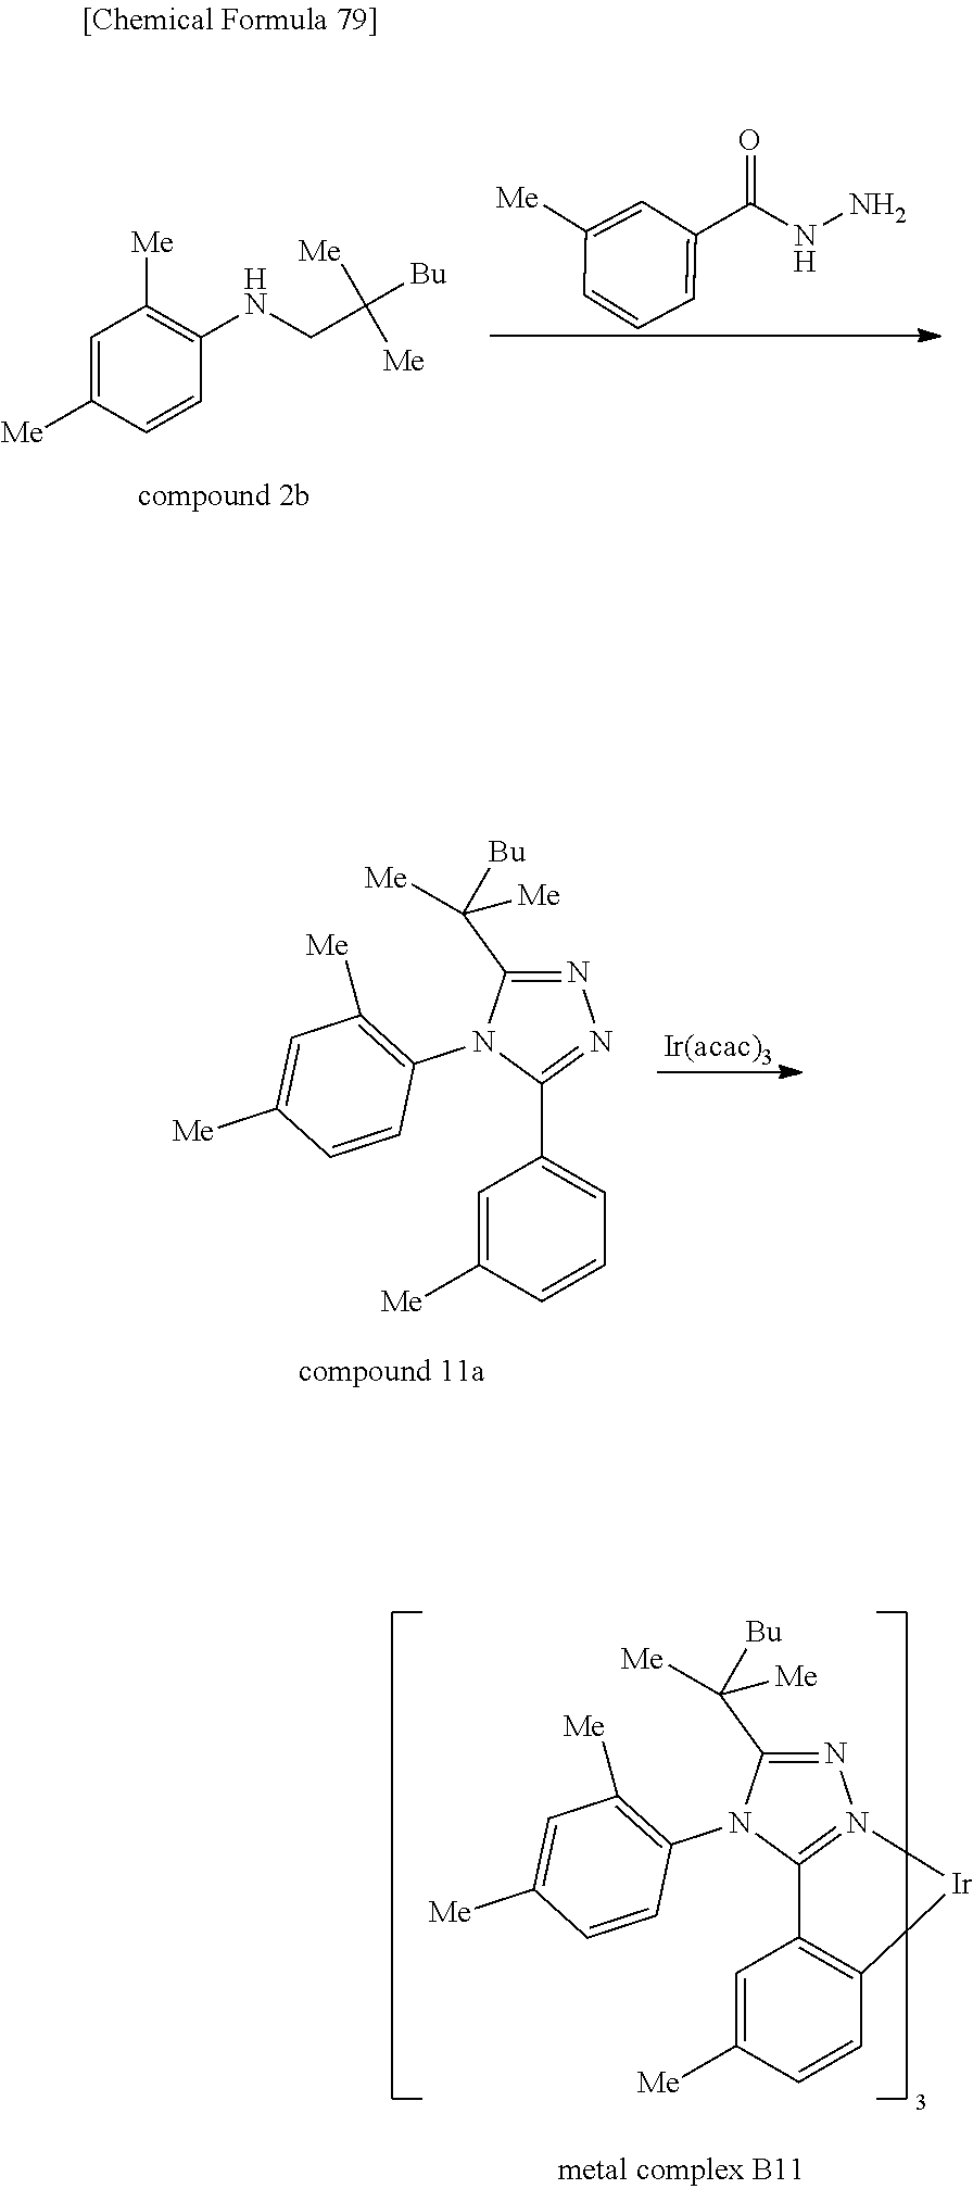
C1=C([Me])C=CC(NCC([Bu])([Me])[Me])=C1[Me].C1=C([Me])C=CC=C1C(NN)=O.C1=C([Me])C=CC=C1C1=NN=C(C([Me])([Me])[Bu])N1C1=C([Me])C=C([Me])C=C1.C1=C([Me])C=CC2=C1C1=N(N=C(C([Me])([Me])[Bu])N1C1=C([Me])C=C([Me])C=C1)[Ir]2
